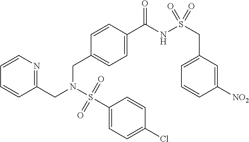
C1=CN=C(CN(S(C2=CC=C(Cl)C=C2)(=O)=O)CC2=CC=C(C(NS(CC3=CC=CC([NO2])=C3)(=O)=O)=O)C=C2)C=C1
